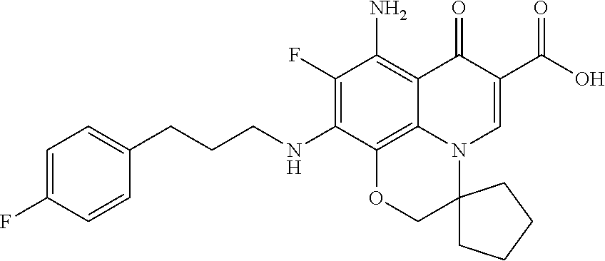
C1=C(F)C=CC(CCCNC2=C(F)C(N)=C3C4=C2OCC2(N4C=C(C(O)=O)C3=O)CCCC2)=C1
